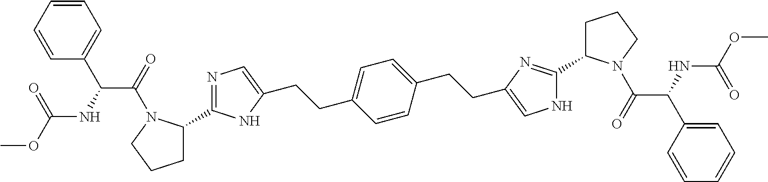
C1=CC=CC(C(NC(OC)=O)C(=O)N2C(C3=NC=C(CCC4=CC=C(CCC5=CNC(C6CCCN6C(=O)C(C6=CC=CC=C6)NC(OC)=O)=N5)C=C4)N3)CCC2)=C1
